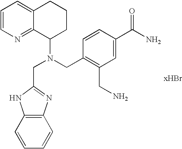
C1=CN=C2C(=C1)CCCC2N(CC1=C(CN)C=C(C(N)=O)C=C1)CC1=NC2=C(N1)C=CC=C2
